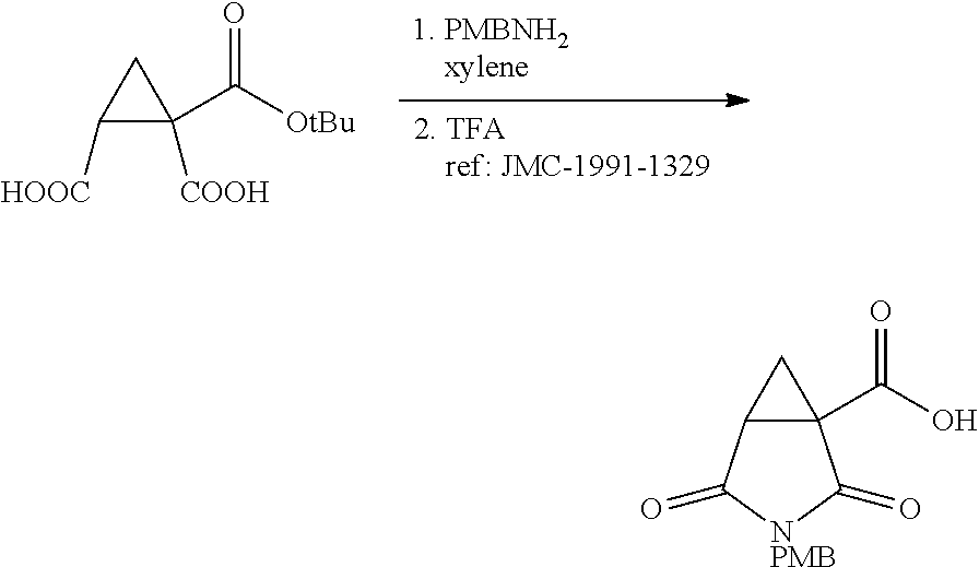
[1. PMBNH2    xylene].[2. TFA    ref: JMC-1991-1329].C1(C([OtBu])=O)([COOH])CC1[HOOC].C12(C(O)=O)CC1C(=O)[NPMB]C2=O
